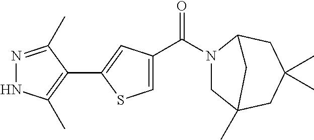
N1=C(C)C(C2=CC(C(N3CC4(C)CC(C)(C)CC3C4)=O)=CS2)=C(C)N1
